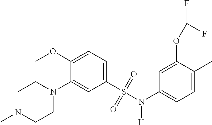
C1(C)=CC=C(N([H])S(C2=CC=C(OC)C(N3CCN(C)CC3)=C2)(=O)=O)C=C1OC(F)F
